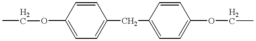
C1=CC(OCC)=CC=C1CC1=CC=C(OCC)C=C1
